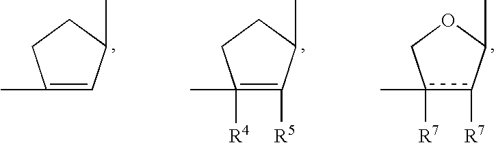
C1CC(C)=CC1C.C1CC(C)([R4])=C([R5])C1C.O1Cc(C)([R7])c([R7])C1C
